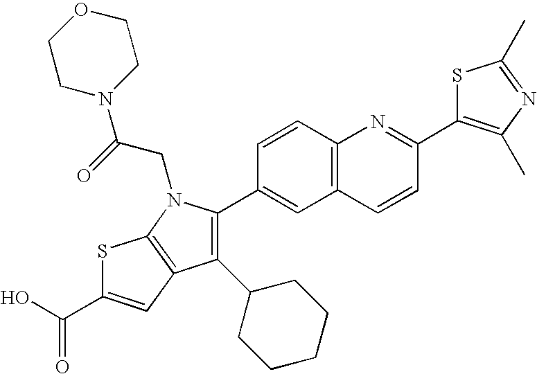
C1=CC2=C(C=C1C1=C(C3CCCCC3)C3=C(N1CC(N1CCOCC1)=O)SC(C(O)=O)=C3)C=CC(C1=C(C)N=C(C)S1)=N2
